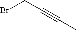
BrCC#CC
